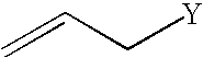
C=CC[Y]
